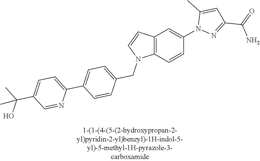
C12=C(C=CC(N3N=C(C(N)=O)C=C3C)=C1)N(CC1=CC=C(C3=CC=C(C(C)(O)C)C=N3)C=C1)C=C2
